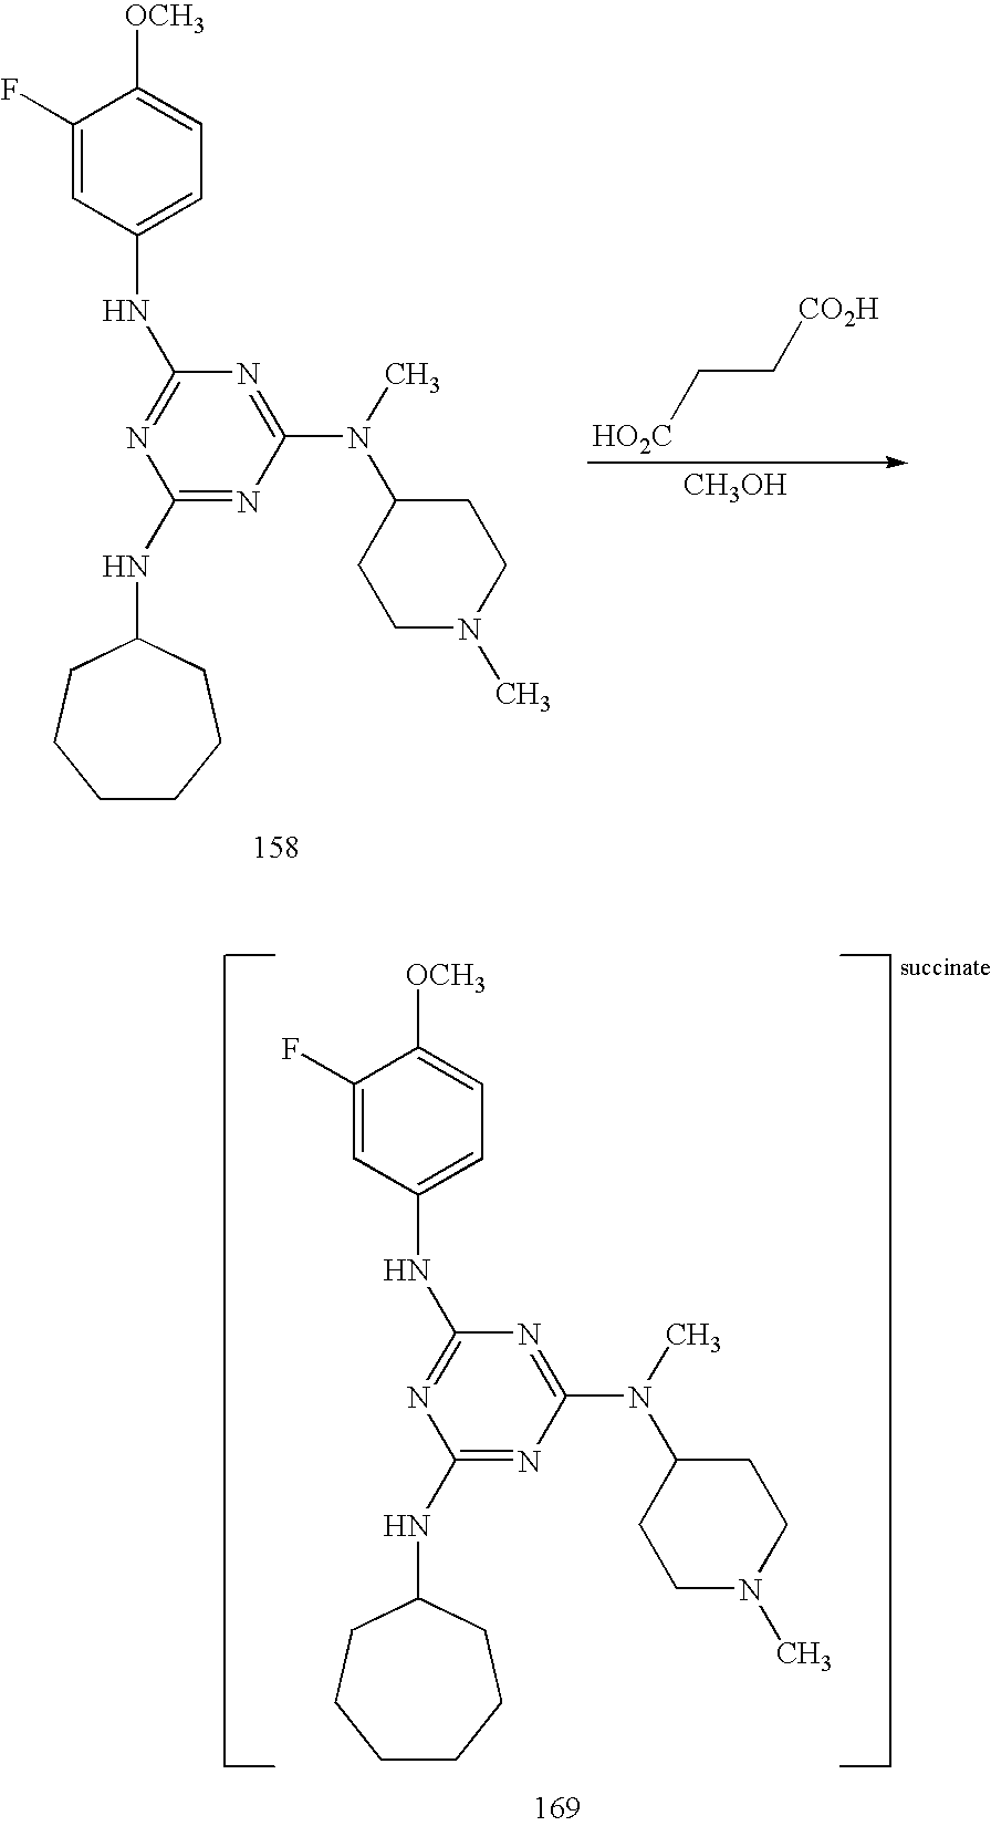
[CH3OH].[HO2C]CC[CO2H].C1(NC2=CC=C([OCH3])C(F)=C2)=NC(NC2CCCCCC2)=NC(N(C)C2CCN(C)CC2)=N1.C1(NC2=CC=C([OCH3])C(F)=C2)=NC(NC2CCCCCC2)=NC(N(C)C2CCN(C)CC2)=N1
